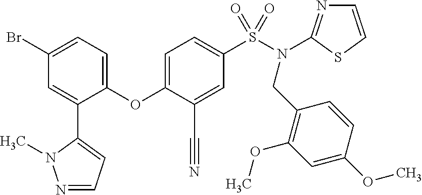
BrC1=CC=C(OC2=CC=C(S(N(CC3=C(OC)C=C(OC)C=C3)C3=NC=CS3)(=O)=O)C=C2C#N)C(C2=CC=NN2C)=C1
